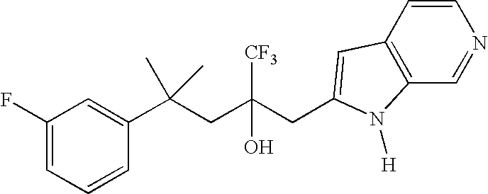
C1=CC(C(CC(CC2=CC3=C(C=NC=C3)N2[H])([CF3])O)(C)C)=CC(F)=C1
